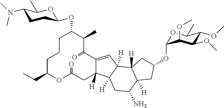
C1CCC(CC)OC(=O)CC2([H])C(=CC3([H])C2([H])CC(N)C2([H])C3([H])CC(OC3OC(C)C(OC)C(OC)C3OC)C2)C(=O)C(C)C1OC1CCC(N(C)C)C(C)O1
